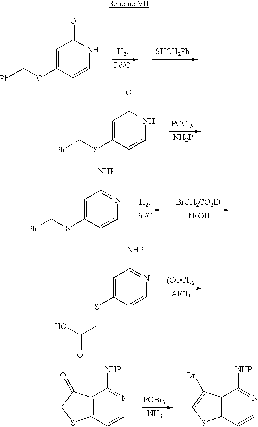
C1=C(OC[Ph])C=CNC1=O.[SHCH2Ph].C1=C(SC[Ph])C=CNC1=O.[NH2P].[POCl3].C1=C(SCC(=O)O)C=CN=C1[NHP].[AlCl3].[(COCl)2].C12=C(C=CN=C1[NHP])SCC2=O.C12=C(C=CN=C1[NHP])SC=C2Br.N.[POBr3].C1=C(SC[Ph])C=CN=C1[NHP].[NaOH].[BrCH2CO2Et]
